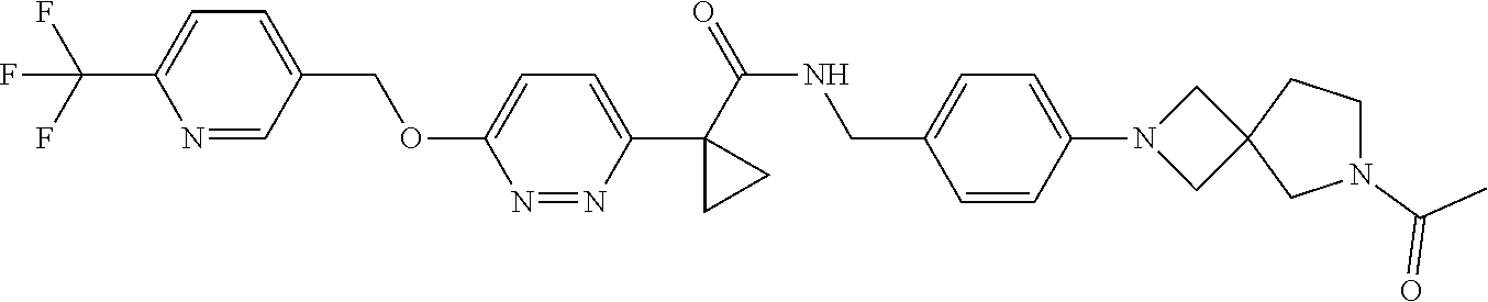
C1(C(=O)NCC2=CC=C(N3CC4(C3)CN(C(C)=O)CC4)C=C2)(C2=CC=C(OCC3=CC=C(C(F)(F)F)N=C3)N=N2)CC1
